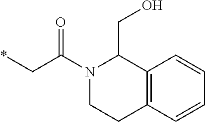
*CC(N1C(CO)C2=C(C=CC=C2)CC1)=O
